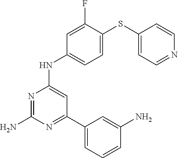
NC1=NC(NC2=CC=C(SC3=CC=NC=C3)C(F)=C2)=CC(C2=CC=CC(N)=C2)=N1
